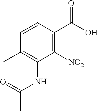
C1=CC(C)=C(NC(C)=O)C([NO2])=C1C(O)=O
